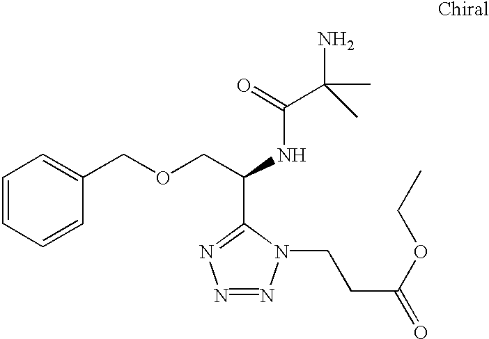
C1=CC=CC(COCC(NC(=O)C(C)(N)C)C2=NN=NN2CCC(OCC)=O)=C1
